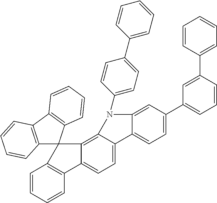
C1=CC=CC2=C1C1(C3=C4C(=CC=C23)C2=CC=C(C3=CC=CC(C5=CC=CC=C5)=C3)C=C2N4C2=CC=C(C3=CC=CC=C3)C=C2)C2=C(C3=C1C=CC=C3)C=CC=C2
